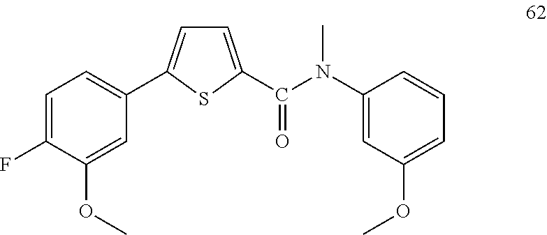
C1=C(F)C(OC)=CC(C2=CC=C(C(N(C3=CC(OC)=CC=C3)C)=O)S2)=C1
